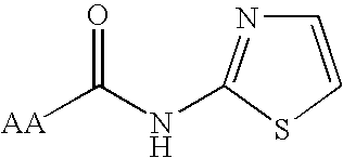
C1=CSC(NC([AA])=O)=N1
